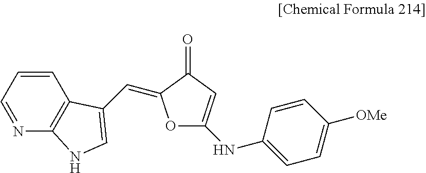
C1=CC=NC2=C1C(C=C1OC(NC3=CC=C([OMe])C=C3)=CC1=O)=CN2
